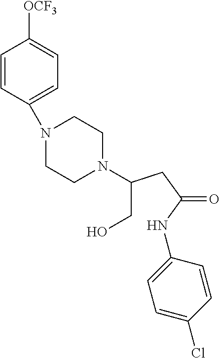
C1=CC(N2CCN(C(CO)CC(NC3=CC=C(Cl)C=C3)=O)CC2)=CC=C1[OCF3]
